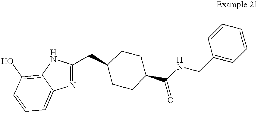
C1(CC2CCC(C(NCC3=CC=CC=C3)=O)CC2)=NC2=CC=CC(O)=C2N1
